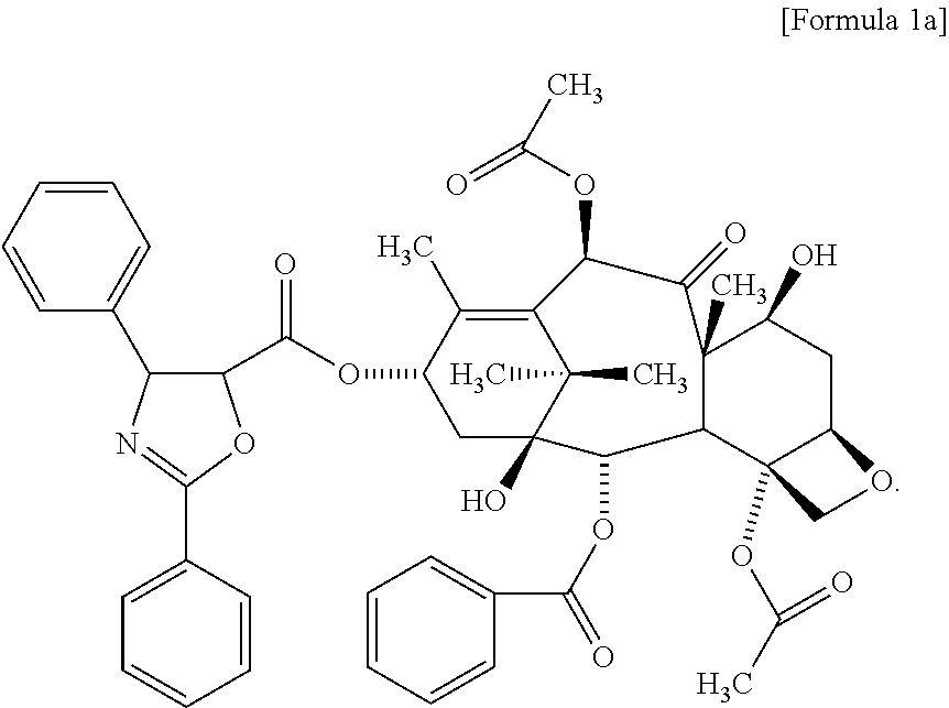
C1=CC=CC(C2C(C(OC3CC4(O)C(C)(C)C(=C3C)C(OC(=O)C)C(=O)C3(C)C(O)CC5OCC5(OC(=O)C)C3C4OC(=O)C3=CC=CC=C3)=O)OC(C3=CC=CC=C3)=N2)=C1
